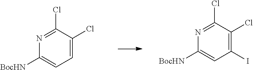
N1=C(Cl)C(Cl)=CC=C1[BocHN].N1=C(Cl)C(Cl)=C(I)C=C1[BocHN]
